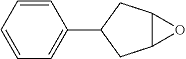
C1=CC=CC=C1C1CC2C(C1)O2
